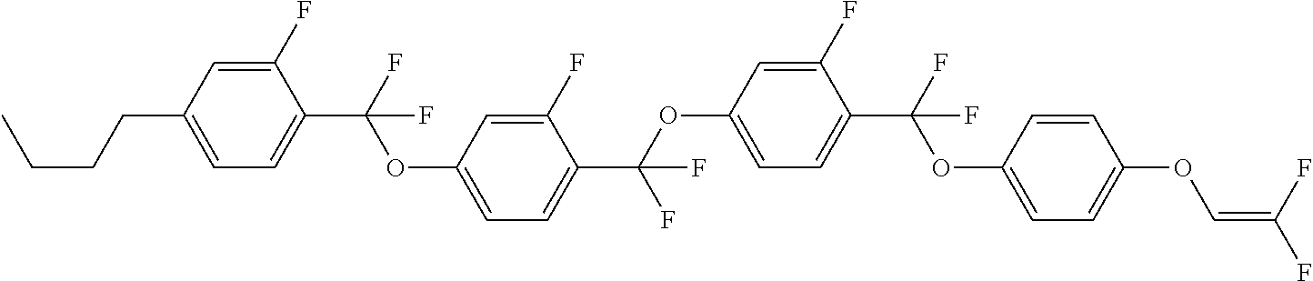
C1(F)=CC(CCCC)=CC=C1C(F)(OC1=CC=C(C(OC2=CC=C(C(F)(OC3=CC=C(OC=C(F)F)C=C3)F)C(F)=C2)(F)F)C(F)=C1)F
